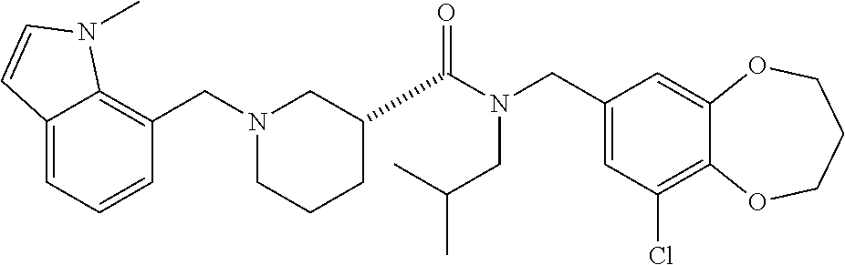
C1(CN(C(=O)C2CCCN(CC3=C4C(=CC=C3)C=CN4C)C2)CC(C)C)=CC(Cl)=C2C(=C1)OCCCO2
